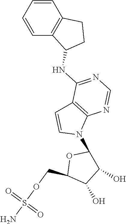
C1=CC=CC2=C1CCC2NC1=NC=NC2=C1C=CN2C1OC(COS(N)(=O)=O)C(O)C1O
